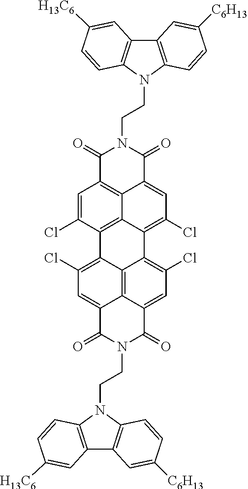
C1=C(Cl)C2=C3C4=C1C(=O)N(CCN1C5=C(C6=C1C=CC([H13C6])=C6)C=C([C6H13])C=C5)C(=O)C4=CC(Cl)=C3C1=C(Cl)C=C3C4=C1C2=C(Cl)C=C4C(=O)N(CCN1C2=C(C4=C1C=CC([C6H13])=C4)C=C([H13C6])C=C2)C3=O
